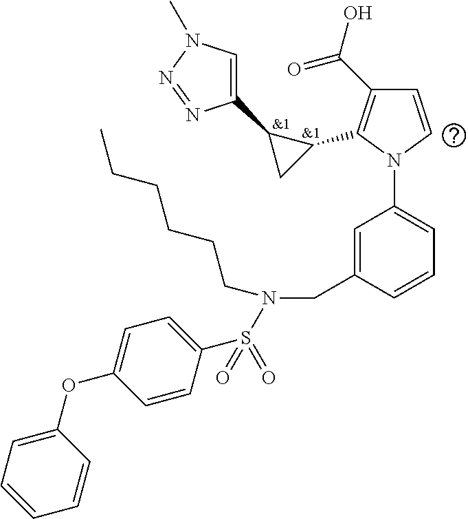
C1(C(O)=O)=C(C2C(C3=CN(C)N=N3)C2)N(C2=CC=CC(CN(S(C3=CC=C(OC4=CC=CC=C4)C=C3)(=O)=O)CCCCCC)=C2)C=C1.[&1].[&1]
